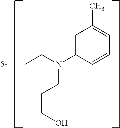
C1=C(N(CC)CCCO)C=CC=C1C
